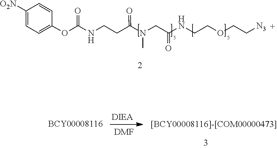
C1=CC(OC(NCCC(N(CC(NCCOCC[N3])=O)C)=O)=O)=CC=C1[O2N].[DMF]
